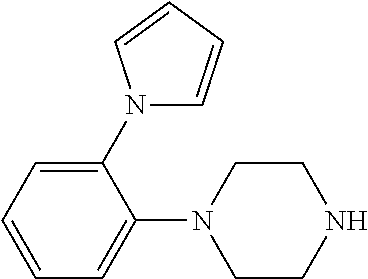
C1=CC=C(N2CCNCC2)C(N2C=CC=C2)=C1
